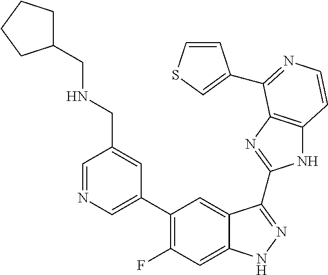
C1=C(C2=C(F)C=C3C(=C2)C(C2=NC4=C(N2)C=CN=C4C2=CSC=C2)=NN3)C=C(CNCC2CCCC2)C=N1
